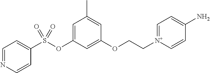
C1=NC=CC(S(OC2=CC(C)=CC(OCC[N+]3=CC=C(N)C=C3)=C2)(=O)=O)=C1
